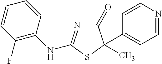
C1(F)=C(NC2=NC(=O)C(C3=CC=NC=C3)(C)S2)C=CC=C1
